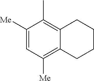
C1([Me])=CC([Me])=C2C(=C1C)CCCC2
